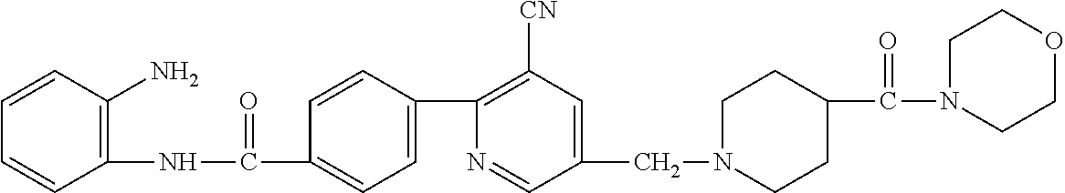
C1(NC(C2=CC=C(C3=C([CN])C=C(CN4CCC(C(N5CCOCC5)=O)CC4)C=N3)C=C2)=O)=C(N)C=CC=C1
